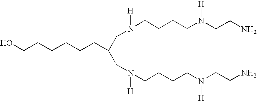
OCCCCCCC(CN(CCCCN(CCN)[H])[H])CN(CCCCN(CCN)[H])[H]
